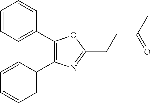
C1(C2=CC=CC=C2)=C(C2=CC=CC=C2)N=C(CCC(=O)C)O1
